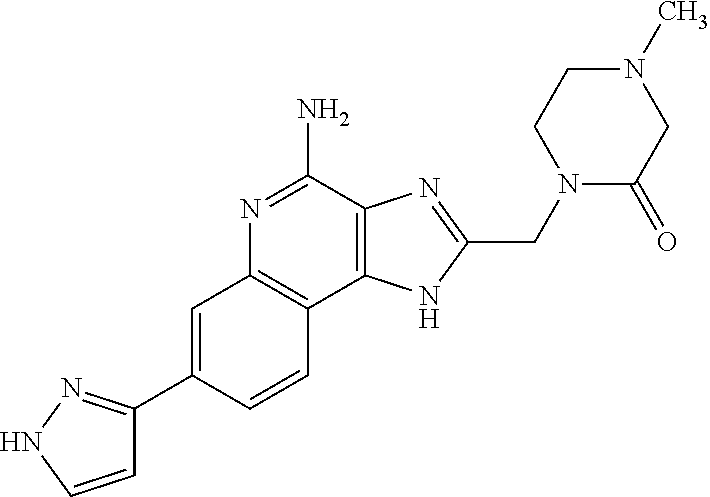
C1=C(C2=NNC=C2)C=CC2=C1N=C(N)C1=C2NC(CN2C(=O)CN(C)CC2)=N1
